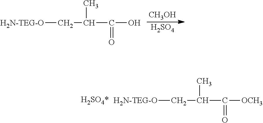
[CH3OH].[H2SO4].[H2N-TEG-O]CC(C(O)=O)C.[H2N-TEG-O]CC(C([OCH3])=O)C
